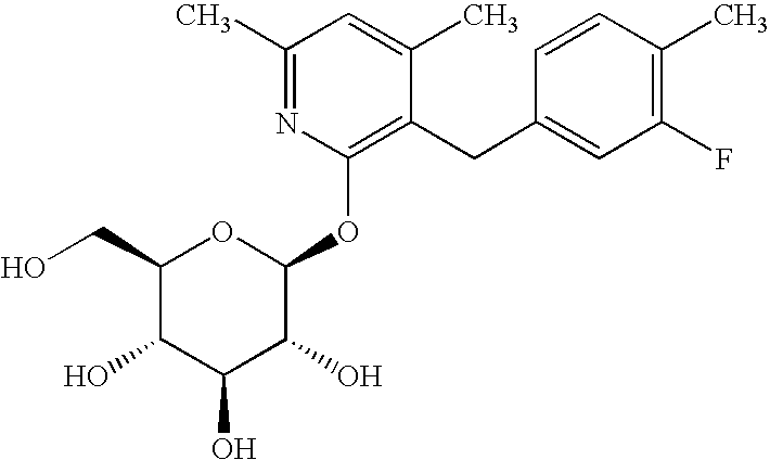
C1(CO)C(O)C(O)C(O)C(OC2=C(CC3=CC(F)=C(C)C=C3)C(C)=CC(C)=N2)O1
